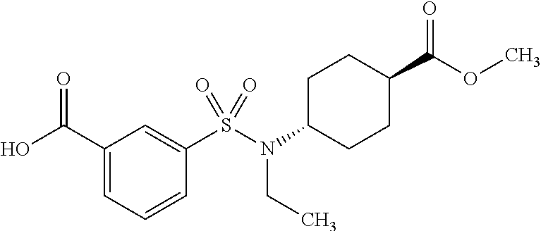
C1(C(O)=O)=CC=CC(S(N(C2CCC(C(OC)=O)CC2)CC)(=O)=O)=C1
